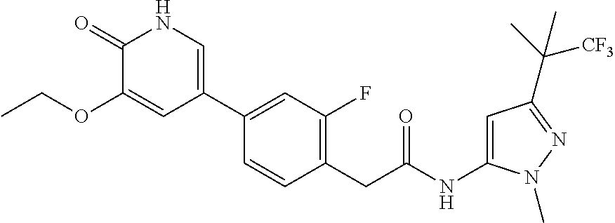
C1=C(NC(CC2=C(F)C=C(C3=CNC(=O)C(OCC)=C3)C=C2)=O)N(C)N=C1C(C)([CF3])C
